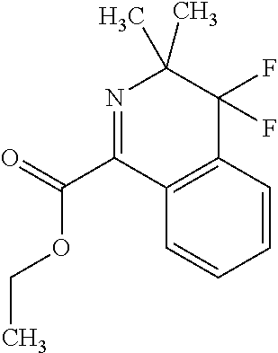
C1=CC2=C(C=C1)C(C(=O)OCC)=NC(C)(C)C2(F)F
